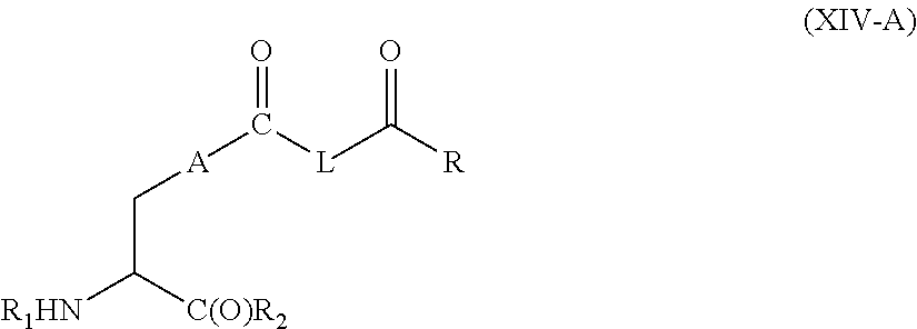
O=C([L]C([R])=O)[A]CC([R1HN])[C(O)R2]
